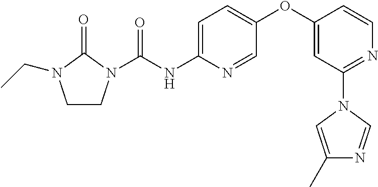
C1CN(C(NC2=CC=C(OC3=CC(N4C=C(C)N=C4)=NC=C3)C=N2)=O)C(=O)N1CC
